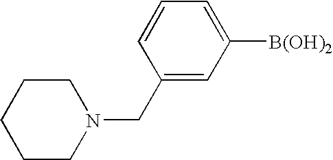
C1(CN2CCCCC2)=CC([B(OH)2])=CC=C1
